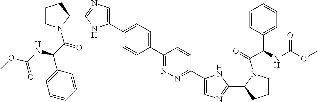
C1(C2=CN=C(C3CCCN3C(C(C3=CC=CC=C3)NC(OC)=O)=O)N2)=CC=C(C2=NN=C(C3=CN=C(C4CCCN4C(C(C4=CC=CC=C4)NC(OC)=O)=O)N3)C=C2)C=C1
